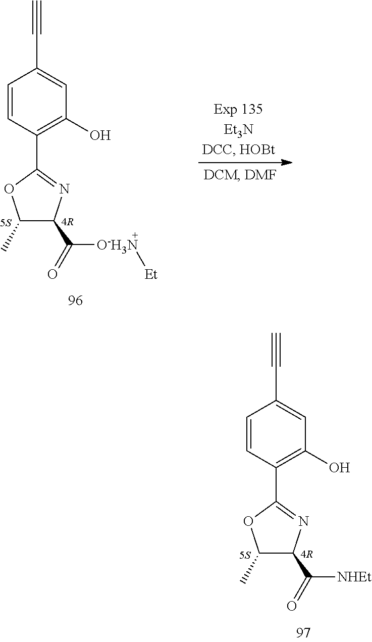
C1=CC(C2=NC(C(=O)[O-H3N][Et])C(C)O2)=C(O)C=C1C#C.C1=CC(C2=NC(C(=O)[NHEt])C(C)O2)=C(O)C=C1C#C
